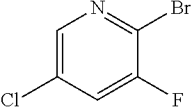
C1=C(Cl)C=C(F)C(Br)=N1
